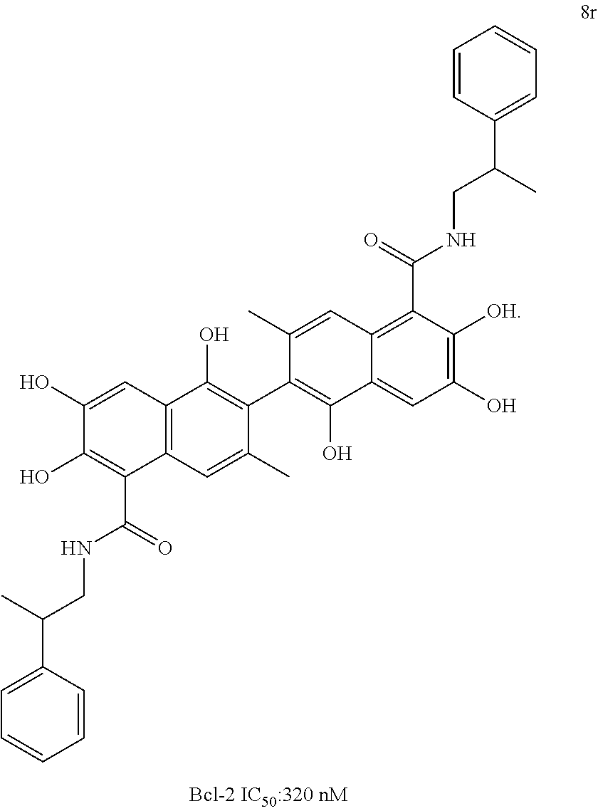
C1(O)=CC2=C(C(C(=O)NCC(C3=CC=CC=C3)C)=C1O)C=C(C)C(C1=C(O)C3=CC(O)=C([OH])C(C(=O)NCC(C4=CC=CC=C4)C)=C3C=C1C)=C2O
